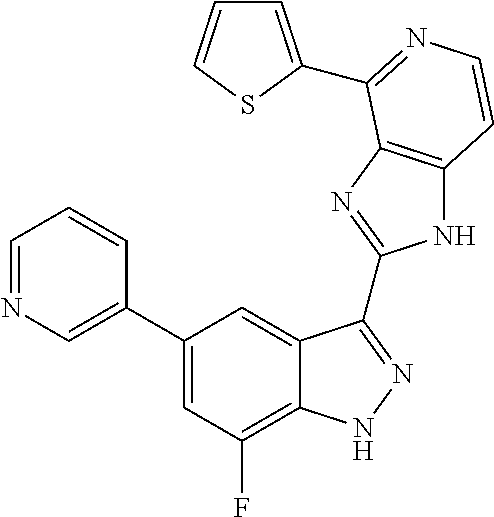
C1=C(C2=CC(F)=C3C(=C2)C(C2=NC4=C(N2)C=CN=C4C2=CC=CS2)=NN3)C=CC=N1
